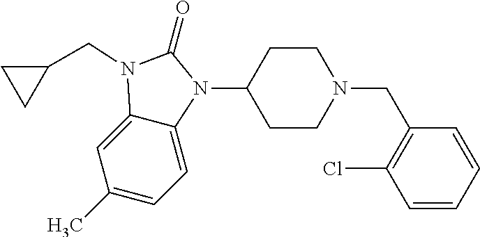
C1(C)=CC=C2C(=C1)N(CC1CC1)C(=O)N2C1CCN(CC2=C(Cl)C=CC=C2)CC1
